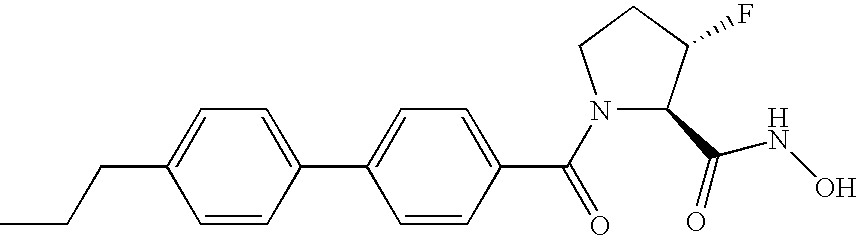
CCCC1=CC=C(C2=CC=C(C(=O)N3C(C(NO)=O)C(F)CC3)C=C2)C=C1
